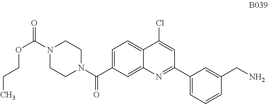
C1=C(C(N2CCN(C(=O)OCCC)CC2)=O)C=C2C(=C1)C(Cl)=CC(C1=CC=CC(CN)=C1)=N2
